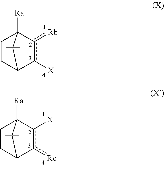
C1CC2c([X])c([Rb])C1([Ra])C2(C)C.C1CC2c([Rc])c([X])C1([Ra])C2(C)C
